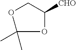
O1CC([CHO])OC1(C)C
